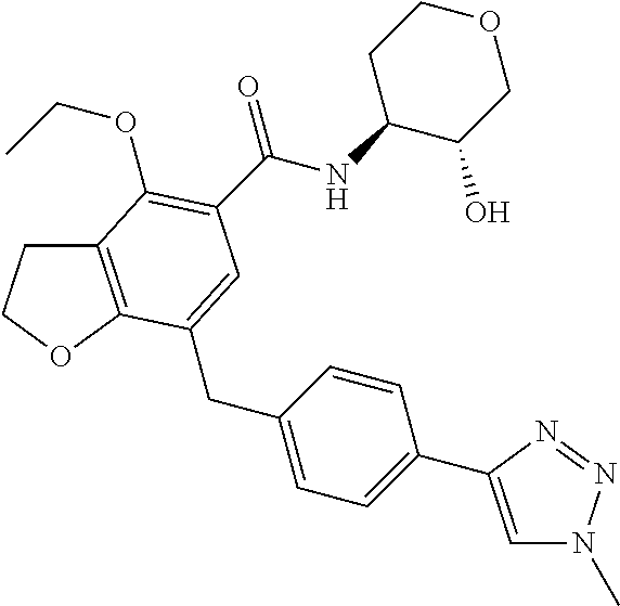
C12=C(OCC1)C(CC1=CC=C(C3=CN(C)N=N3)C=C1)=CC(C(NC1C(O)COCC1)=O)=C2OCC
